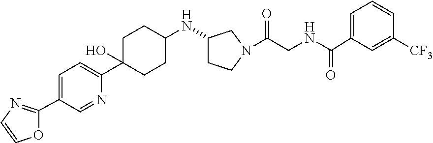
C1=C(C2=NC=CO2)C=NC(C2(O)CCC(NC3CCN(C(CNC(C4=CC=CC([CF3])=C4)=O)=O)C3)CC2)=C1
